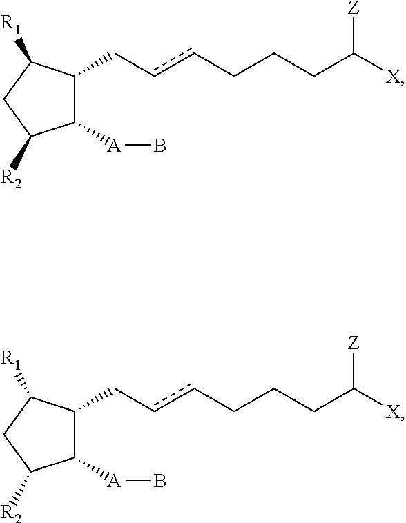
C1(CccCCCC([X])[Z])C([R1])CC([R2])C1[A]B.C1(CccCCCC([X])[Z])C([R1])CC([R2])C1[A]B
